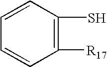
C1=CC(S)=C([R17])C=C1
